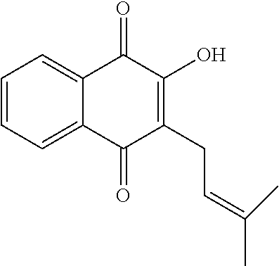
C1=CC=C2C(=C1)C(=O)C(O)=C(CC=C(C)C)C2=O
